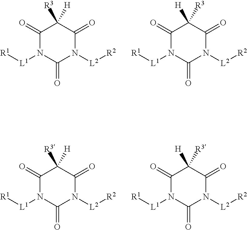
C1(=O)N([L1][R1])C(=O)N([L2][R2])C(=O)C1([R3])[H].C1(=O)N([L1][R1])C(=O)N([L2][R2])C(=O)C1([H])[R3].C1(=O)N([L1][R1])C(=O)N([L2][R2])C(=O)C1([R3])[H].C1(=O)N([L1][R1])C(=O)N([L2][R2])C(=O)C1([H])[R3]
